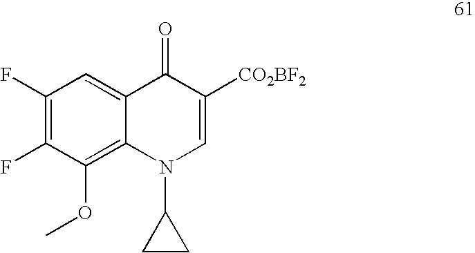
C12=CC(F)=C(F)C(OC)=C1N(C1CC1)C=C([CO2BF2])C2=O
